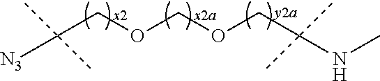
C(COCOCC(NC)(C)C)([N3])(C)C
